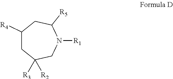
C1([R4])CC([R2])([R3])CN([R1])C([R5])C1
